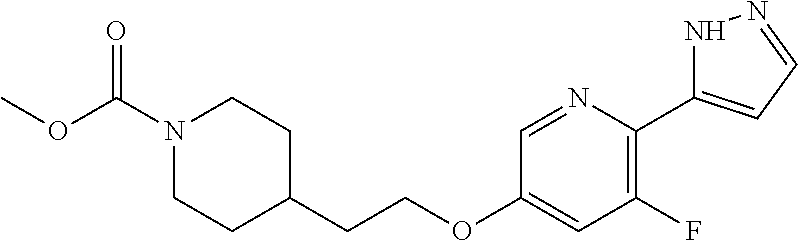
COC(N1CCC(CCOC2=CC(F)=C(C3=CC=NN3)N=C2)CC1)=O
